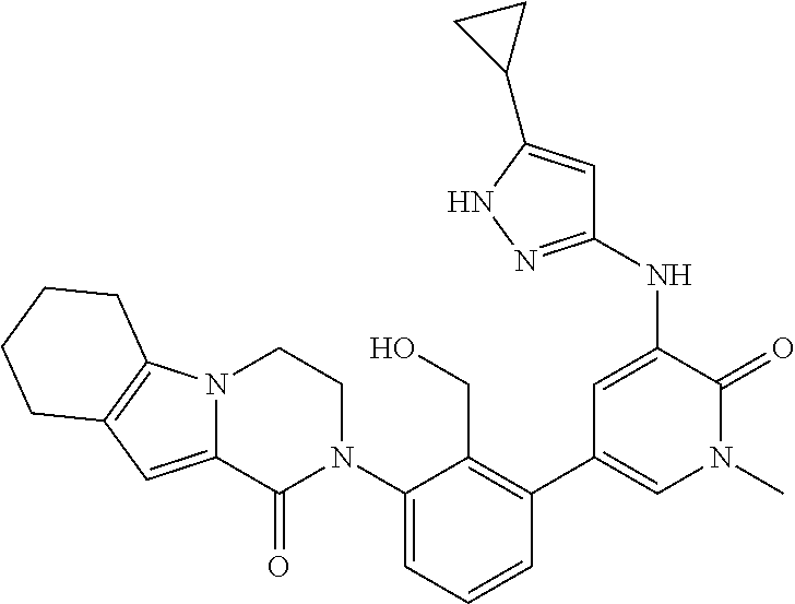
C12=CC3=C(N1CCN(C1=CC=CC(C4=CN(C)C(=O)C(NC5=NNC(C6CC6)=C5)=C4)=C1CO)C2=O)CCCC3
